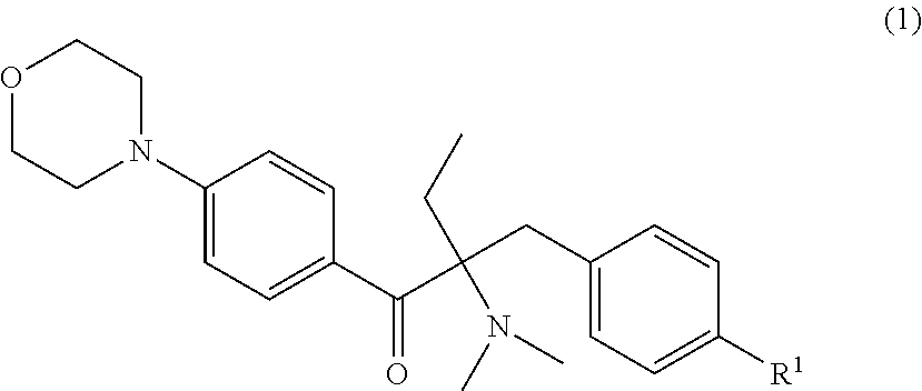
O1CCN(C2=CC=C(C(C(CC3=CC=C([R1])C=C3)(CC)N(C)C)=O)C=C2)CC1
